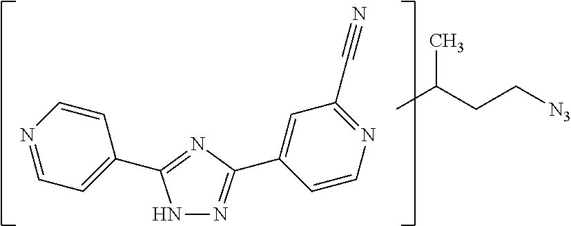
N1N=C(C2=CC(C#N)=NC=C2)N=C1C1=CC=NC=C1.CC(CC[N3])C
